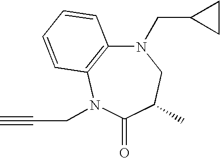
N1(CC2CC2)C2=C(N(CC#C)C(=O)C(C)C1)C=CC=C2
